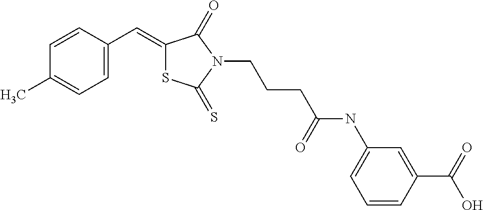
C1=C(C=C2SC(=S)N(CCCC(NC3=CC=CC(C(O)=O)=C3)=O)C2=O)C=CC(C)=C1
